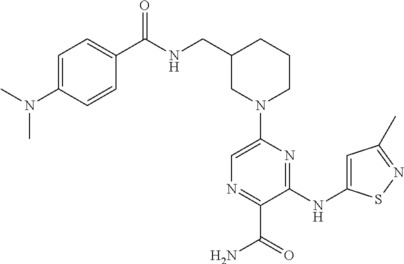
C1N(C2=CN=C(C(=O)N)C(NC3=CC(C)=NS3)=N2)CCCC1CNC(C1=CC=C(N(C)C)C=C1)=O
